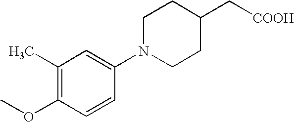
C1(C)=C(OC)C=CC(N2CCC(C[COOH])CC2)=C1
